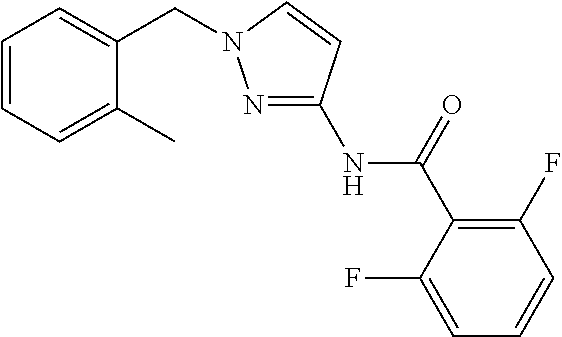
C1=CC=C(C)C(CN2N=C(NC(C3=C(F)C=CC=C3F)=O)C=C2)=C1
